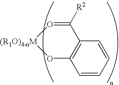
C1([R2])=O[(R1O)4-nM]OC2=C1C=CC=C2
